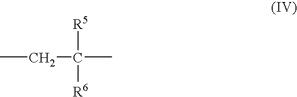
CCC([R5])(C)[R6]
